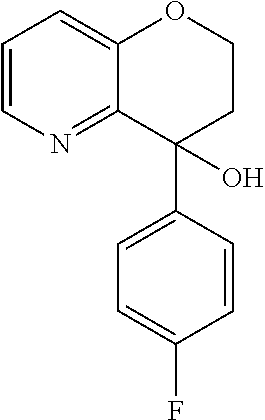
C1=CN=C2C(=C1)OCCC2(C1=CC=C(F)C=C1)O
